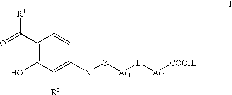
C1(C(=O)[R1])=C(O)C([R2])=C([X][Y][Ar1][L][Ar2][COOH])C=C1
